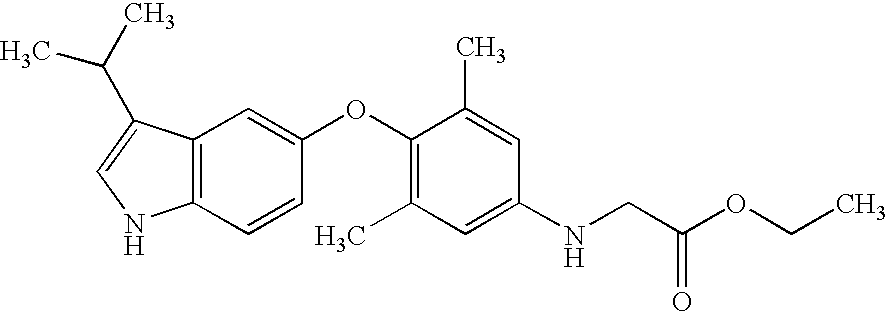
C12=C(C(C(C)C)=CN1)C=C(OC1=C(C)C=C(NCC(OCC)=O)C=C1C)C=C2
